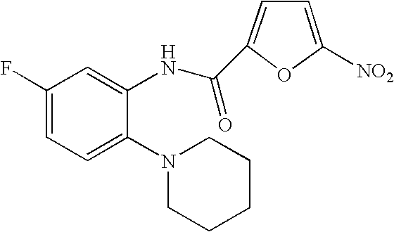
C1(F)=CC=C(N2CCCCC2)C(NC(C2=CC=C([NO2])O2)=O)=C1
